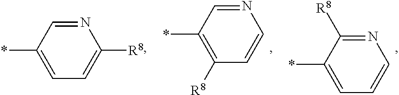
N1=C([R8])C(*)=CC=C1.N1=CC(*)=C([R8])C=C1.N1=CC(*)=CC=C1[R8]
